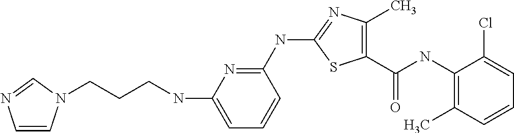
N(CCCN1C=CN=C1)C1=CC=CC(NC2=NC(C)=C(C(NC3=C(C)C=CC=C3Cl)=O)S2)=N1
